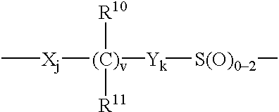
C[Xj][(C)v]([R10])([R11])[Yk][S(O)02]C
